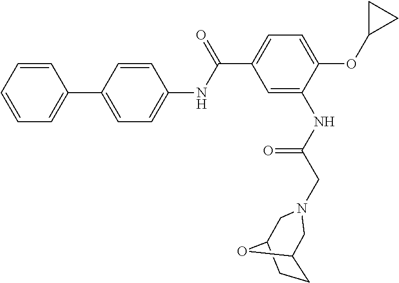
C1=CC=CC=C1C1=CC=C(NC(C2=CC=C(OC3CC3)C(NC(CN3CC4CCC(C3)O4)=O)=C2)=O)C=C1
